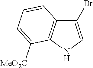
C1(Br)=CNC2=C1C=CC=C2[MeO2C]
